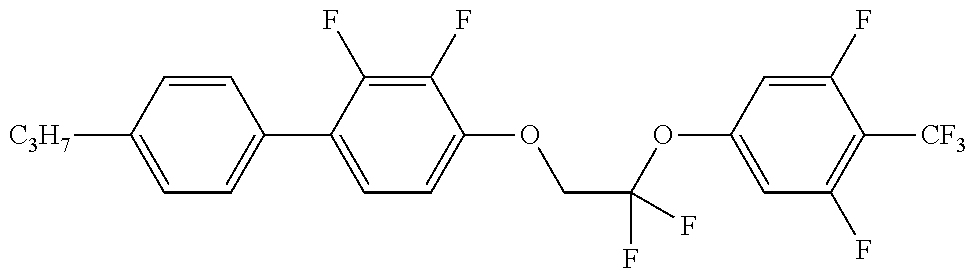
C1=C([C3H7])C=CC(C2=CC=C(OCC(OC3=CC(F)=C([CF3])C(F)=C3)(F)F)C(F)=C2F)=C1
